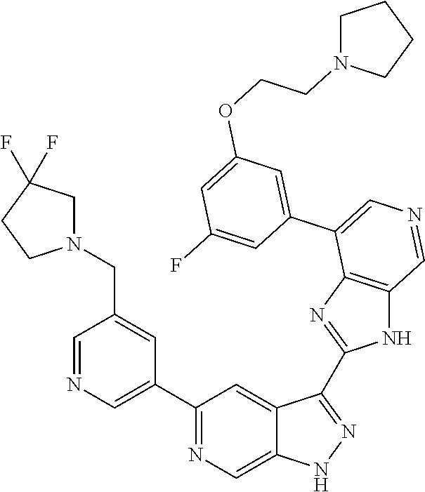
C1(C2=CN=CC(CN3CC(F)(F)CC3)=C2)=NC=C2C(=C1)C(C1=NC3=C(N1)C=NC=C3C1=CC(OCCN3CCCC3)=CC(F)=C1)=NN2
